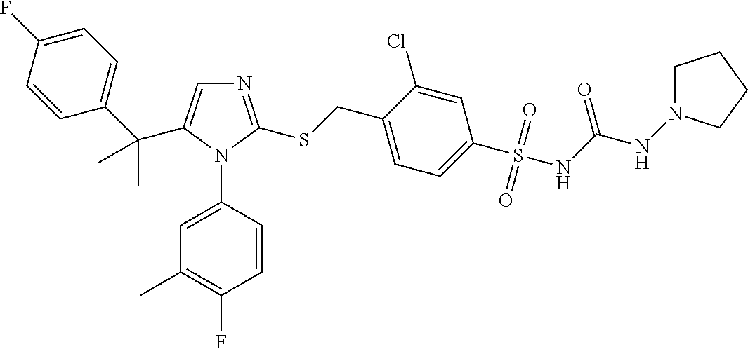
N1=C(SCC2=CC=C(S(=O)(=O)NC(NN3CCCC3)=O)C=C2Cl)N(C2=CC(C)=C(F)C=C2)C(C(C2=CC=C(F)C=C2)(C)C)=C1
